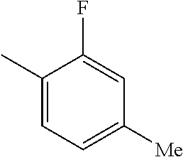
C1(C)=CC=C([Me])C=C1F
